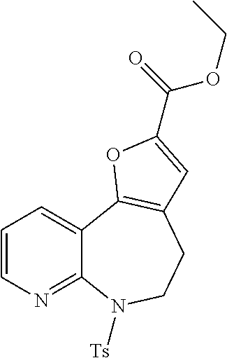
C12=NC=CC=C1C1=C(CCN2[Ts])C=C(C(=O)OCC)O1
